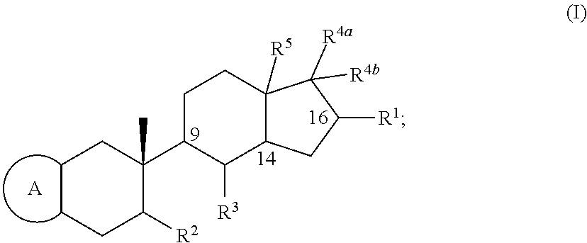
C12CC([R1])C([R4b])([R4a])C1([R5])CCC(C1(C)C([R2])CCCC1)C2[R3].[A]
